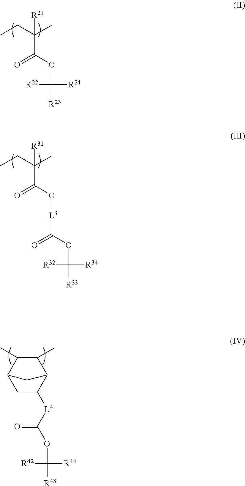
C(C(OC([R24])([R23])[R22])=O)(CC)(C)[R21].C(C(O[L3]C(=O)OC([R34])([R32])[R33])=O)(CC)(C)[R31].O(C([R44])([R42])[R43])C(=O)[L4]C1C2C(C)C(C)C(C1)C2
